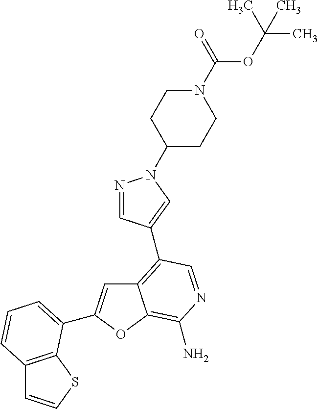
C12=C(C3=CN(C4CCN(C(=O)OC(C)(C)C)CC4)N=C3)C=NC(N)=C1OC(C1=CC=CC3=C1SC=C3)=C2
